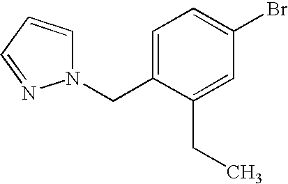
C1=C(CN2C=CC=N2)C(CC)=CC(Br)=C1
